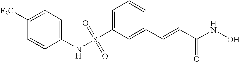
S(C1=CC=CC(C=CC(NO)=O)=C1)(NC1=CC=C([F3C])C=C1)(=O)=O
